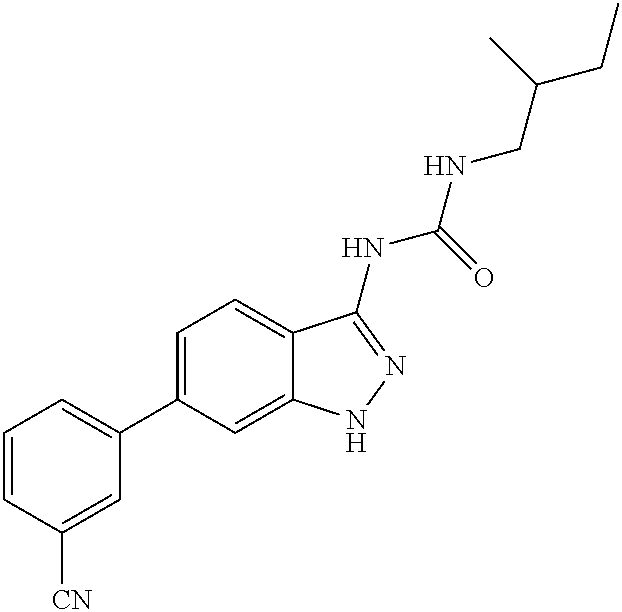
C1=CC([CN])=CC(C2=CC=C3C(=C2)NN=C3NC(=O)NCC(CC)C)=C1
